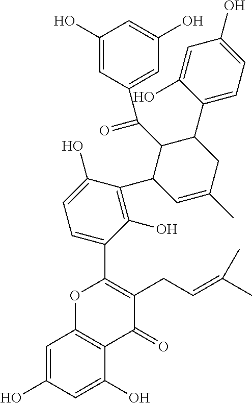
C1=C(O)C=C(O)C2=C1OC(C1=CC=C(O)C(C3C=C(C)CC(C4=CC=C(O)C=C4O)C3C(=O)C3=CC(O)=CC(O)=C3)=C1O)=C(CC=C(C)C)C2=O
